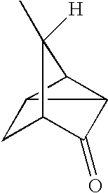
C12CC3C(=O)C1C2C3([H])C
